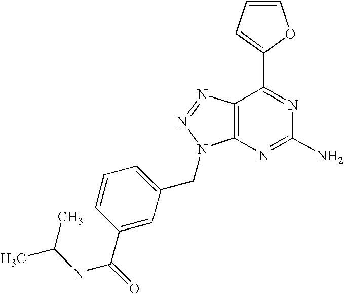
C1=CC=C(C2=NC(N)=NC3=C2N=NN3CC2=CC=CC(C(NC(C)C)=O)=C2)O1
